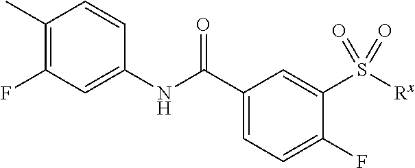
C1(C)=C(F)C=C(NC(C2=CC=C(F)C(S([Rx])(=O)=O)=C2)=O)C=C1
